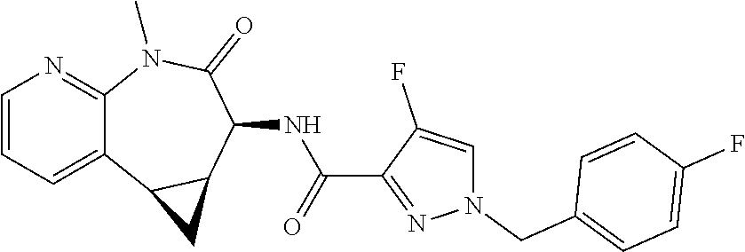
C12=CC=CN=C1N(C)C(=O)C(NC(C1=NN(CC3=CC=C(F)C=C3)C=C1F)=O)C1C2C1
